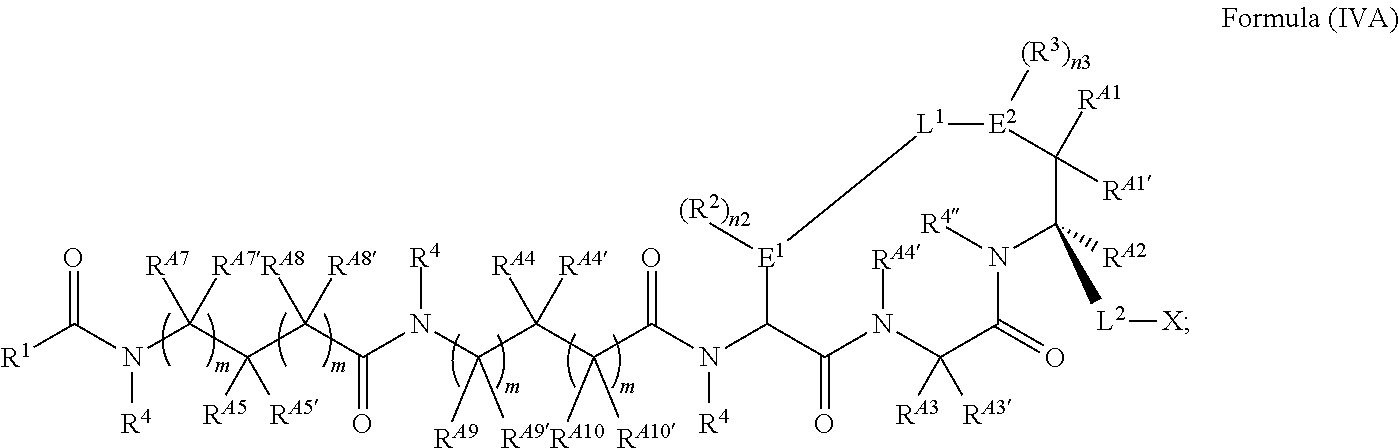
[R1]C(N(C(C(C(C(N(C(C(C(C(N(C1C(=O)N([RA4])C([RA3])([RA3])C(=O)N([R4])C([L2][X])([RA2])C([RA1])([RA1])[E2]([(R3)n3])[L1][E1]1[(R2)n2])[R4])=O)([RA10])[RA10])([RA4])[RA4])([RA9])[RA9])[R4])=O)([RA8])[RA8])([RA5])[RA5])([RA7])[RA7])[R4])=O
